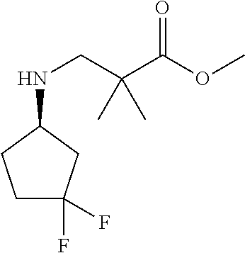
C1C(F)(F)CC(NCC(C(OC)=O)(C)C)C1
